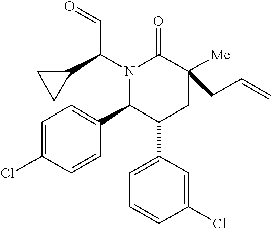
N1(C(C2CC2)C=O)C(C2=CC=C(Cl)C=C2)C(C2=CC=CC(Cl)=C2)CC([Me])(CC=C)C1=O
